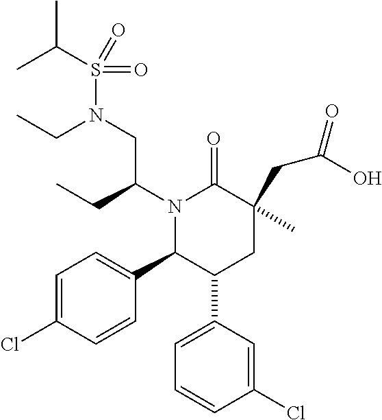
N1(C(CC)CN(S(=O)(C(C)C)=O)CC)C(C2=CC=C(Cl)C=C2)C(C2=CC=CC(Cl)=C2)CC(CC(=O)O)(C)C1=O
